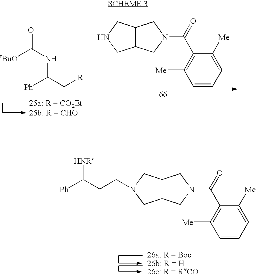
C12C(CN(C(=O)C3=C([Me])C=CC=C3[Me])C1)CN(CCC([Ph])[HNR])C2.[tBuO]C(NC(C[R])[Ph])=O.C12C(CN(C(=O)C3=C([Me])C=CC=C3[Me])C1)CNC2
